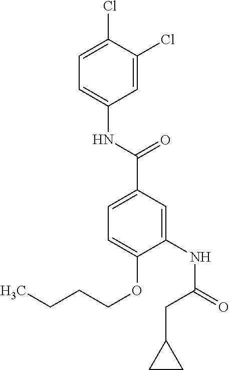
C1=C(Cl)C(Cl)=CC=C1NC(=O)C1=CC=C(OCCCC)C(NC(CC2CC2)=O)=C1
